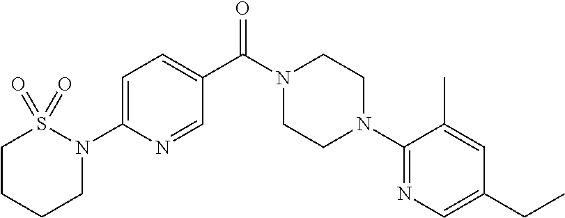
C1=C(N2CCCCS2(=O)=O)N=CC(C(N2CCN(C3=NC=C(CC)C=C3C)CC2)=O)=C1
